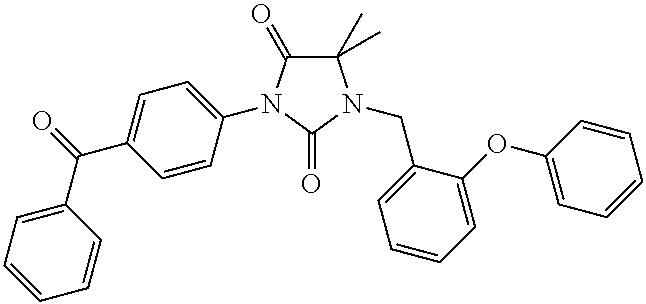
C1(C)(C)C(=O)N(C2=CC=C(C(C3=CC=CC=C3)=O)C=C2)C(=O)N1CC1=CC=CC=C1OC1=CC=CC=C1
